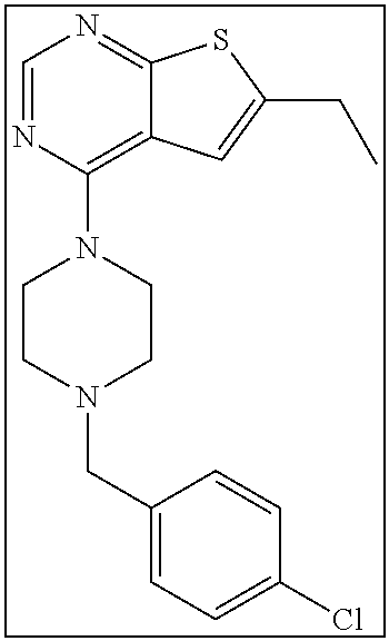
C12=C(N3CCN(CC4=CC=C(Cl)C=C4)CC3)N=CN=C1SC(CC)=C2
